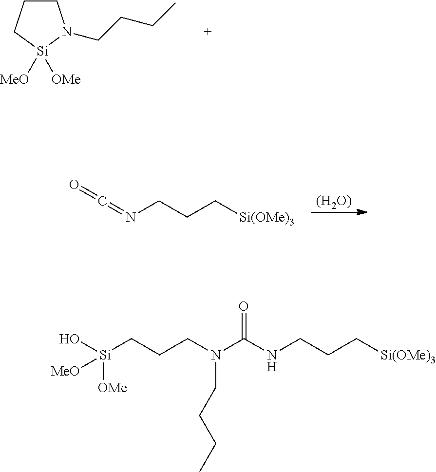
C1CC[Si]([MeO])([OMe])N1CCCC.[(H2O)].N(CCC[Si(OMe)3])=C=O.N(CCC[Si(OMe)3])C(N(CCC[Si](O)([OMe])[MeO])CCCC)=O
